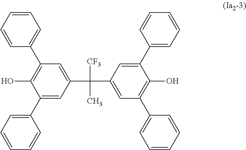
C1(C2=CC=CC=C2)=CC(C(C2=CC(C3=CC=CC=C3)=C(O)C(C3=CC=CC=C3)=C2)([CF3])C)=CC(C2=CC=CC=C2)=C1O
